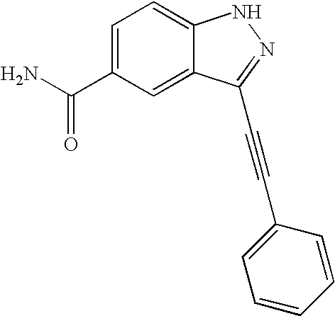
C1(C(N)=O)=CC=C2C(=C1)C(C#CC1=CC=CC=C1)=NN2
